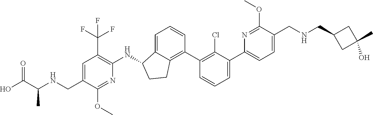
C1=C(CNC(C(O)=O)C)C(OC)=NC(NC2C3=CC=CC(C4=C(Cl)C(C5=CC=C(CNCC6CC(C)(O)C6)C(OC)=N5)=CC=C4)=C3CC2)=C1C(F)(F)F
